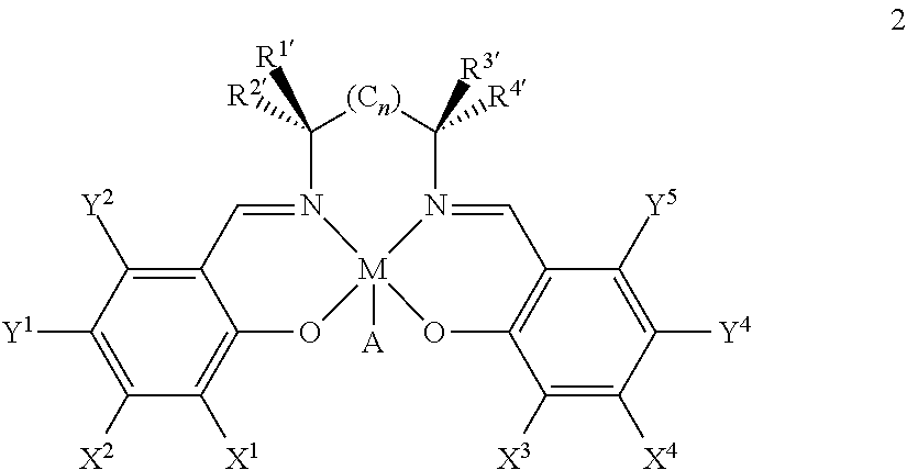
C12=C([Y2])C([Y1])=C([X2])C([X1])=C1O[M]13([A])N(=C2)C([R2])([R1])[(Cn)]C([R4])([R3])N1=CC1=C(O3)C([X3])=C([X4])C([Y4])=C1[Y5]
